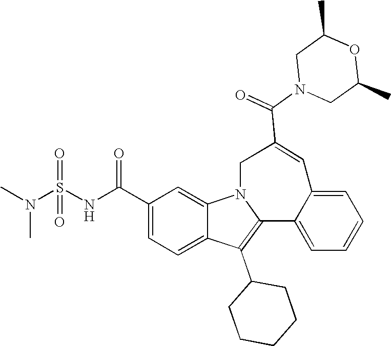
C1(C(NS(N(C)C)(=O)=O)=O)=CC=C2C(=C1)N1C(=C2C2CCCCC2)C2=CC=CC=C2C=C(C(=O)N2CC(C)OC(C)C2)C1
